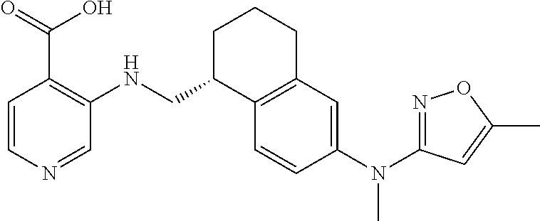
C1=CN=CC(NCC2C3=C(CCC2)C=C(N(C)C2=NOC(C)=C2)C=C3)=C1C(=O)O
